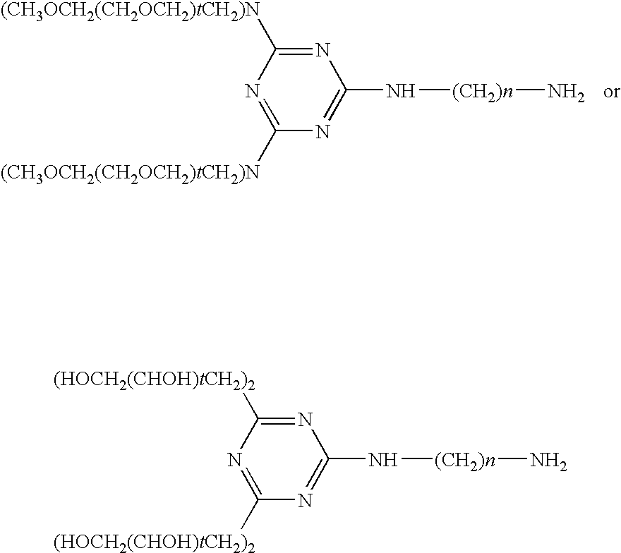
N1=C([(CH3OCH2(CH2OCH2)tCH2)N])N=C(N[(CH2)n]N)N=C1[(CH3OCH2(CH2OCH2)tCH2)N].N1=C([(HOCH2(CHOH)tCH2)2])N=C(N[(CH2)n]N)N=C1[(HOCH2(CHOH)tCH2)2]
